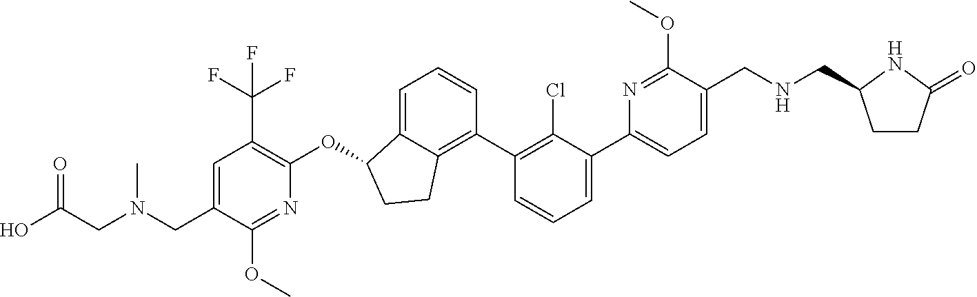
O(C1C2=CC=CC(C3=C(Cl)C(C4=CC=C(CNCC5CCC(=O)N5)C(OC)=N4)=CC=C3)=C2CC1)C1=C(C(F)(F)F)C=C(CN(CC(O)=O)C)C(OC)=N1
